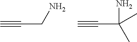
C#CCN.C#CC(N)(C)C
